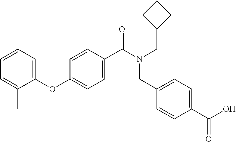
C1=CC=C(OC2=CC=C(C(=O)N(CC3=CC=C(C(O)=O)C=C3)CC3CCC3)C=C2)C(C)=C1
